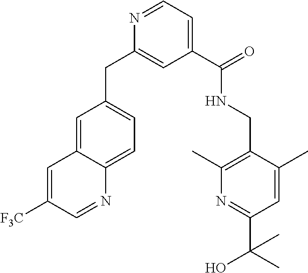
C1=C2C(=CC=C1CC1=CC(C(NCC3=C(C)N=C(C(O)(C)C)C=C3C)=O)=CC=N1)N=CC([F3C])=C2
